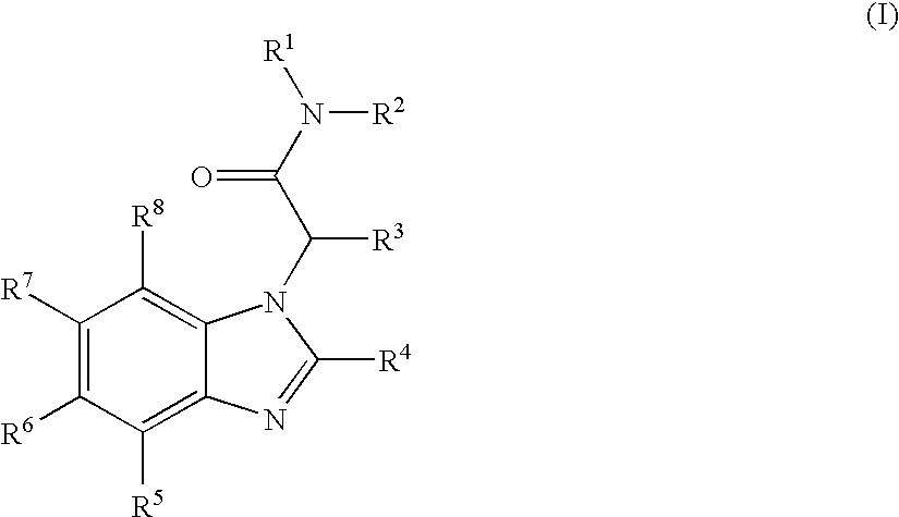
C1([R7])=C([R6])C([R5])=C2C(=C1[R8])N(C(C(N([R1])[R2])=O)[R3])C([R4])=N2
